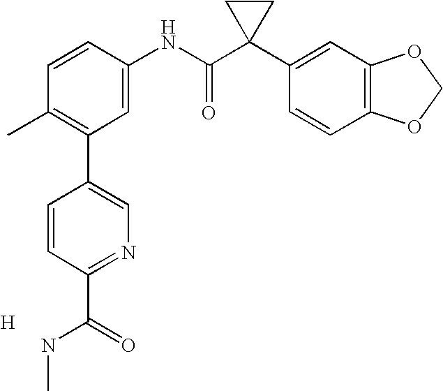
C1=CC(NC(C2(C3=CC4=C(C=C3)OCO4)CC2)=O)=CC(C2=CN=C(C(=O)NC)C=C2)=C1C.[H]
